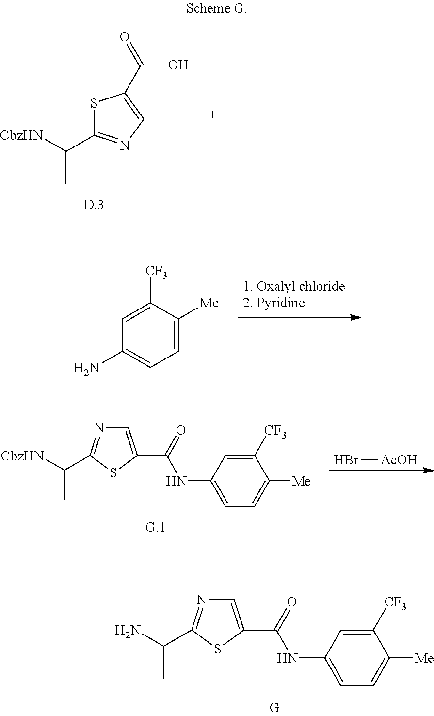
[CbzHN]C(C1=NC=C(C(=O)O)S1)C.C1(N)=CC=C([Me])C([CF3])=C1.Br[AcOH].[CbzHN]C(C)C1=NC=C(C(=O)NC2=CC=C([Me])C([CF3])=C2)S1.NC(C)C1=NC=C(C(=O)NC2=CC=C([Me])C([CF3])=C2)S1
